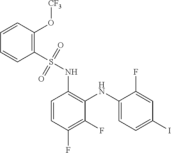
C1=CC(O[CF3])=C(S(NC2=C(NC3=CC=C(I)C=C3F)C(F)=C(F)C=C2)(=O)=O)C=C1
